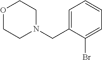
O1CCN(CC2=CC=CC=C2Br)CC1
